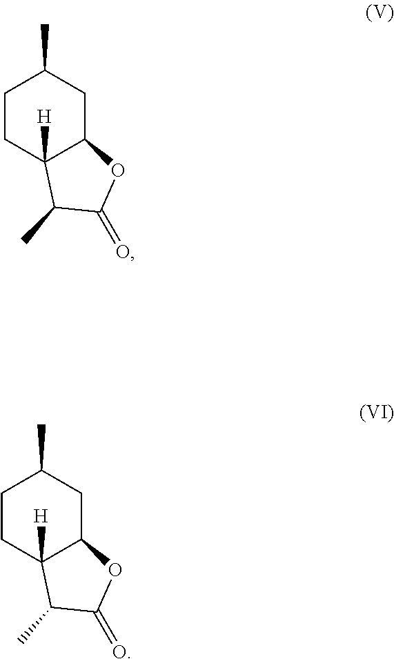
C1CC2([H])C(CC1C)OC(=O)C2C.C1CC2([H])C(CC1C)OC(=O)C2C
